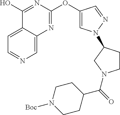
C1=C2C(=CC=N1)C(O)=NC(OC1=CN(C3CCN(C(C4CCN([Boc])CC4)=O)C3)N=C1)=N2
